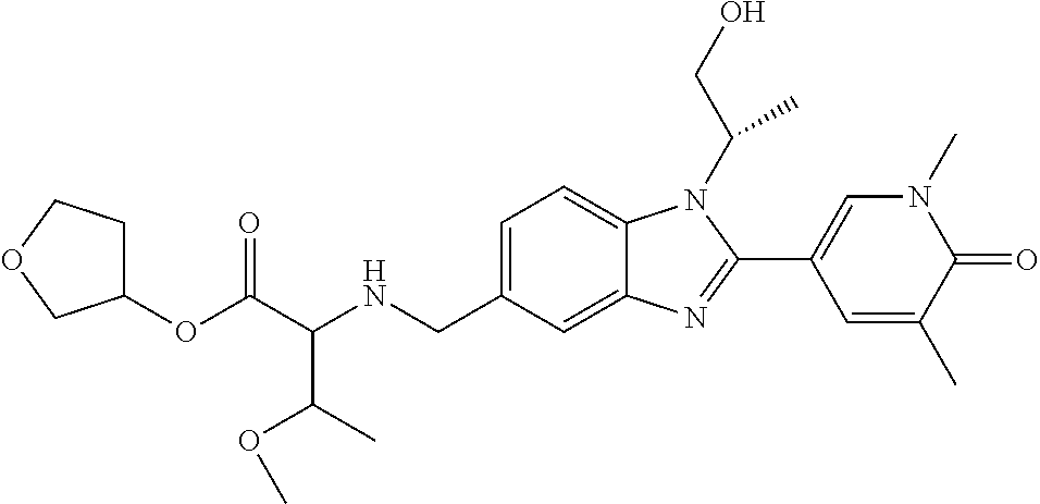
C1=C(CNC(C(OC2CCOC2)=O)C(C)OC)C=C2C(=C1)N(C(CO)C)C(C1=CN(C)C(=O)C(C)=C1)=N2
